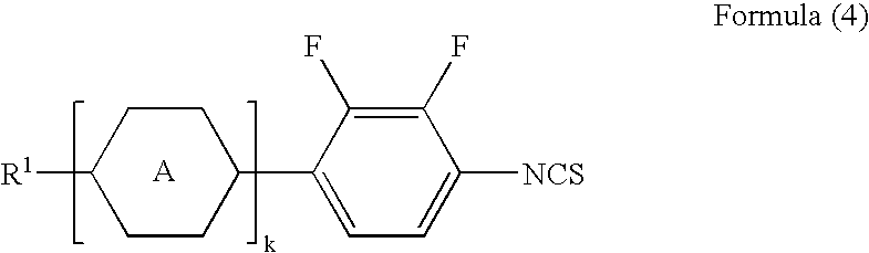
C1CC([R1])CCC1C1=CC=C([NCS])C(F)=C1F
